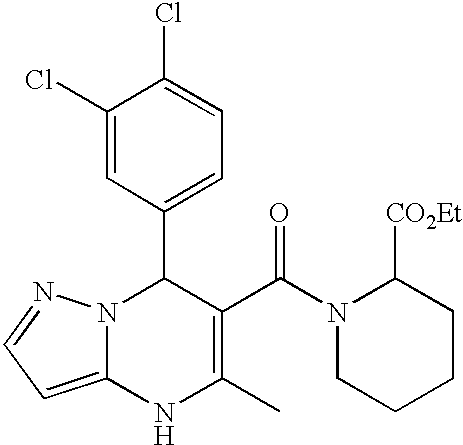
C1(Cl)=CC(C2N3C(=CC=N3)NC(C)=C2C(N2CCCCC2[CO2Et])=O)=CC=C1Cl
